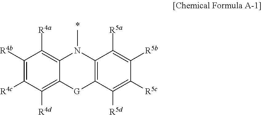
C1([R4b])=C([R4c])C([R4d])=C2C(=C1[R4a])N(C)C1=C([G]2)C([R5d])=C([R5c])C([R5b])=C1[R5a]
